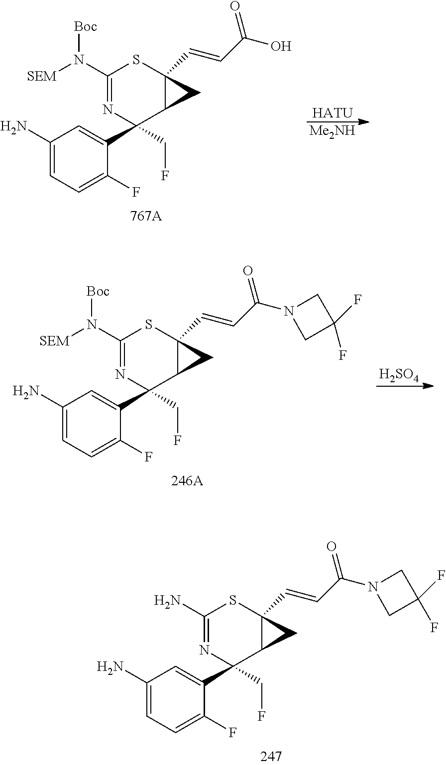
[HATU].[Me2NH].C1(N)=CC=C(F)C(C2(CF)N=C(N([SEM])[Boc])SC3(C=CC(O)=O)C2C3)=C1.[H2SO4].C1(N)=CC=C(F)C(C2(CF)N=C(N([SEM])[Boc])SC3(C=CC(N4CC(F)(F)C4)=O)C2C3)=C1.C1(N)=CC=C(F)C(C2(CF)N=C(N)SC3(C=CC(N4CC(F)(F)C4)=O)C2C3)=C1
